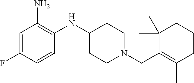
C1(NC2=C(N)C=C(F)C=C2)CCN(CC2=C(C)CCCC2(C)C)CC1
